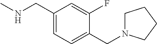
C1(CNC)=CC=C(CN2CCCC2)C(F)=C1
